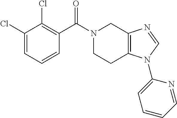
C1(Cl)=CC=CC(C(N2CCC3=C(C2)N=CN3C2=CC=CC=N2)=O)=C1Cl
